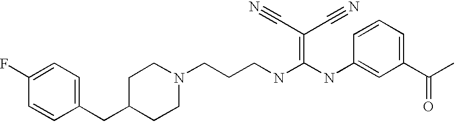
C(NC(NC1=CC(C(C)=O)=CC=C1)=C(C#N)C#N)CCN1CCC(CC2=CC=C(F)C=C2)CC1
